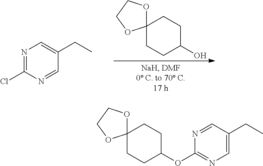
N1=C(Cl)N=CC(CC)=C1.C1CC(O)CCC12OCCO2.C1CC(OC2=NC=C(CC)C=N2)CCC12OCCO2
